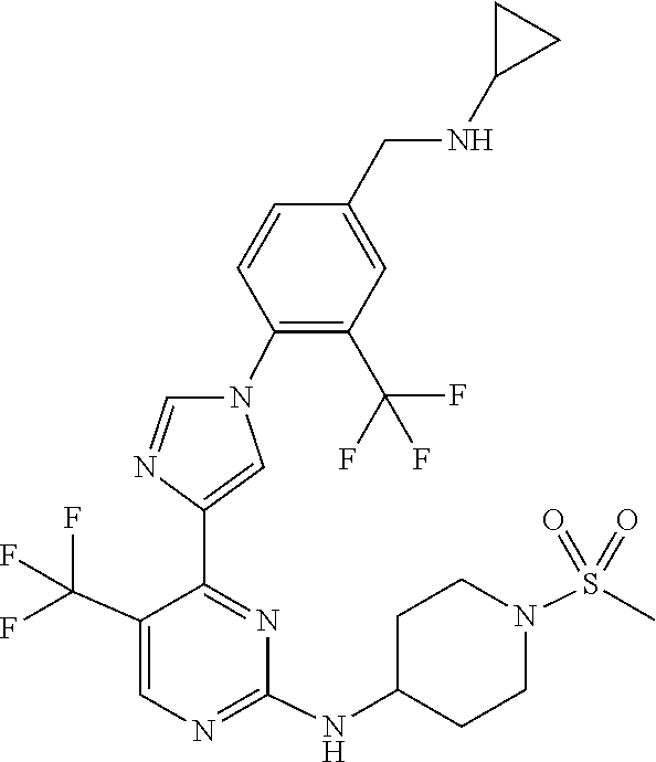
C1(NC2CCN(S(=O)(=O)C)CC2)=NC=C(C(F)(F)F)C(C2=CN(C3=C(C(F)(F)F)C=C(CNC4CC4)C=C3)C=N2)=N1
